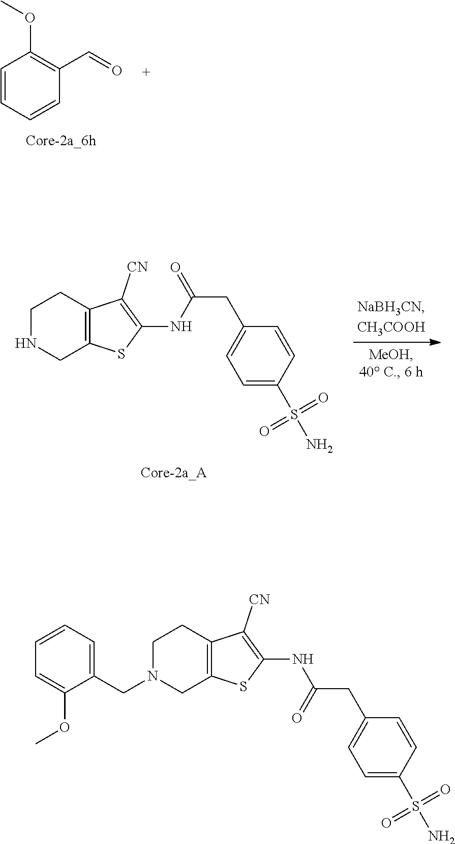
C(CC1=CC=C(S(N)(=O)=O)C=C1)(NC1=C([CN])C2=C(S1)CN(CC1=CC=CC=C1OC)CC2)=O.C1=CC=CC(C=O)=C1OC.C(C1=CC=C(S(N)(=O)=O)C=C1)C(=O)NC1=C([CN])C2=C(S1)CNCC2
